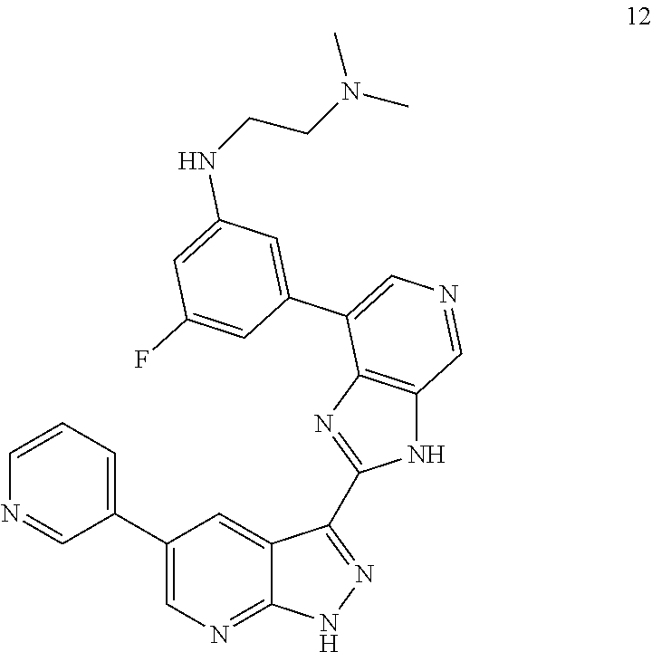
C1=CN=CC(C2=CN=C3C(=C2)C(C2=NC4=C(N2)C=NC=C4C2=CC(NCCN(C)C)=CC(F)=C2)=NN3)=C1
